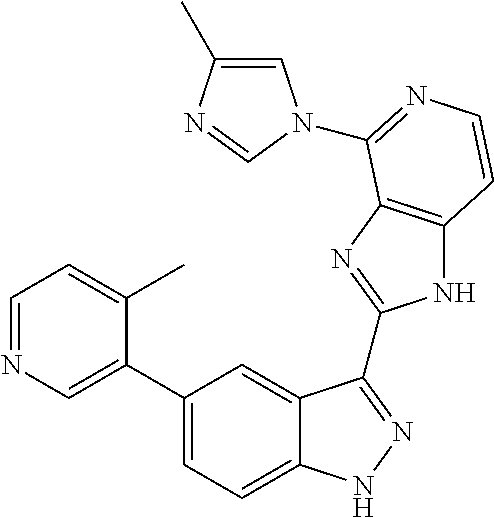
C1(C2=CN=CC=C2C)=CC=C2C(=C1)C(C1=NC3=C(N1)C=CN=C3N1C=C(C)N=C1)=NN2
